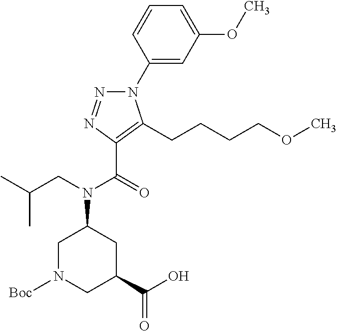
C1(N2N=NC(C(=O)N(CC(C)C)C3CN([Boc])CC(C(O)=O)C3)=C2CCCCOC)=CC(OC)=CC=C1
